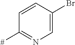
C1=CC(Br)=CN=C1[#]
